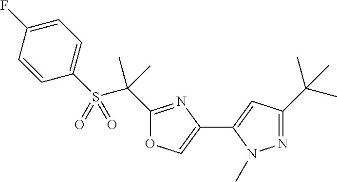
C1=C(F)C=CC(S(C(C2=NC(C3=CC(C(C)(C)C)=NN3C)=CO2)(C)C)(=O)=O)=C1
